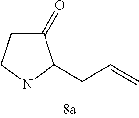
C1(=O)CCNC1CC=C
